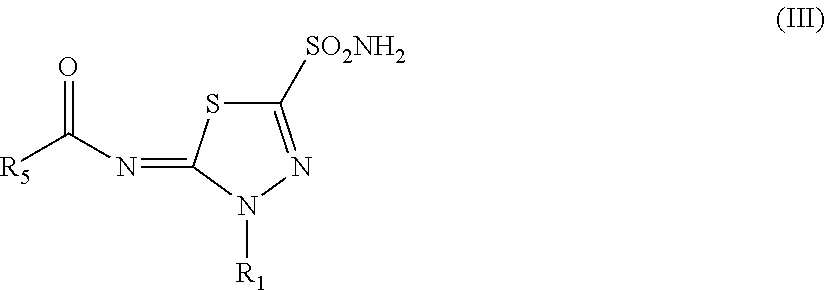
C1([SO2NH2])=NN([R1])C(=NC(=O)[R5])S1
